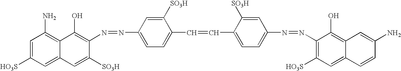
C1(N=NC2=CC=C(C=CC3=CC=C(N=NC4=C([HO3S])C=C5C(=C4O)C=C(N)C=C5)C=C3[SO3H])C([SO3H])=C2)=C(O)C2=C(N)C=C([HO3S])C=C2C=C1[SO3H]
